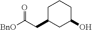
C1C(CC([BnO])=O)CC(O)CC1
